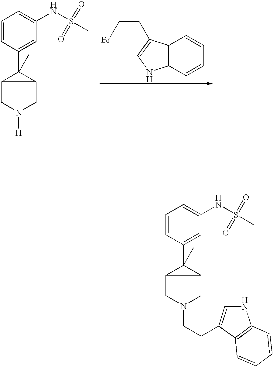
C12=C(C=CC=C1)NC=C2CCBr.C1=CC(C2(C)C3CN([H])CC23)=CC(NS(C)(=O)=O)=C1.C1=CC(C2(C)C3CN(CCC4=CNC5=C4C=CC=C5)CC23)=CC(NS(C)(=O)=O)=C1
